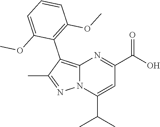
C12=C(C3=C(OC)C=CC=C3OC)C(C)=NN1C(C(C)C)=CC(C(O)=O)=N2
